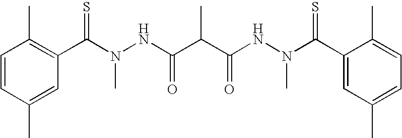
C1=CC(C)=CC(C(N(NC(C(C(NN(C(C2=CC(C)=CC=C2C)=S)C)=O)C)=O)C)=S)=C1C
